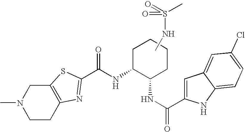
CN1CCC2=C(C1)SC(C(NC1C(NC(C3=CC4=CC(Cl)=CC=C4N3)=O)CCCC1)=O)=N2.CNS(=O)(=O)C
